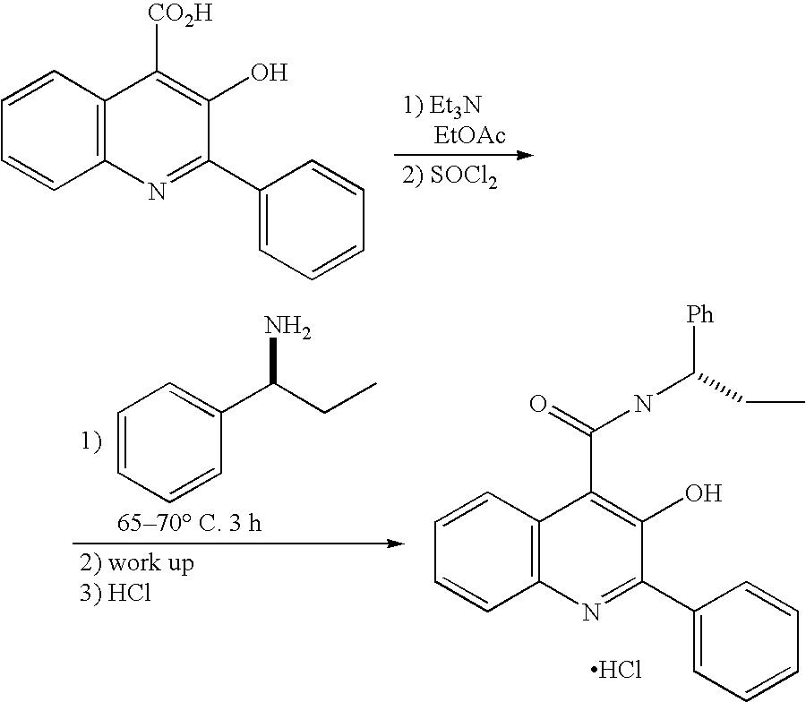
C1=CC2=C(C=C1)N=C(C1=CC=CC=C1)C(O)=C2[CO2H].C1=CC=CC(C(N)CC)=C1.C1=CC2=C(C=C1)N=C(C1=CC=CC=C1)C(O)=C2C(NC([Ph])CC)=O.Cl
